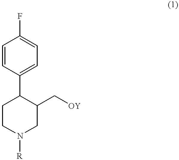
C1=CC(C2CCN([R])CC2C[OY])=CC=C1F
